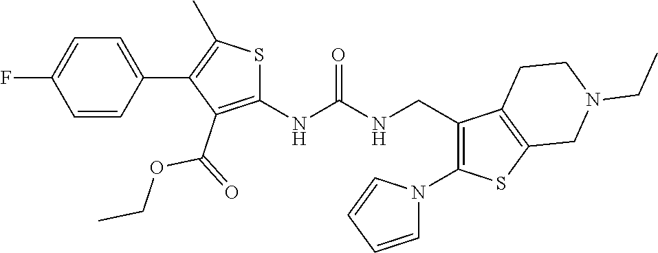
S1C(NC(NCC2=C(N3C=CC=C3)SC3=C2CCN(CC)C3)=O)=C(C(=O)OCC)C(C2=CC=C(F)C=C2)=C1C
